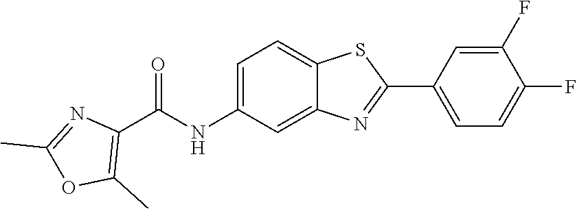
C1=C(NC(C2=C(C)OC(C)=N2)=O)C=C2C(=C1)SC(C1=CC=C(F)C(F)=C1)=N2
